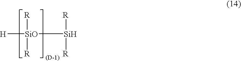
[SiO]([R])([R])([Si]([R])[R])[H]
